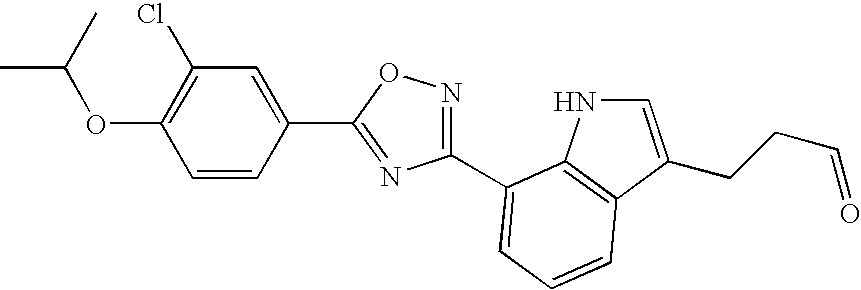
C1(C2=NC(C3=CC=CC4=C3NC=C4CCC=O)=NO2)=CC(Cl)=C(OC(C)C)C=C1
